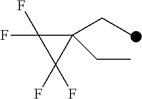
C1(CC)(CC)C(F)(F)C1(F)F
